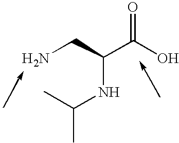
NCC(C(O)=O)NC(C)C
